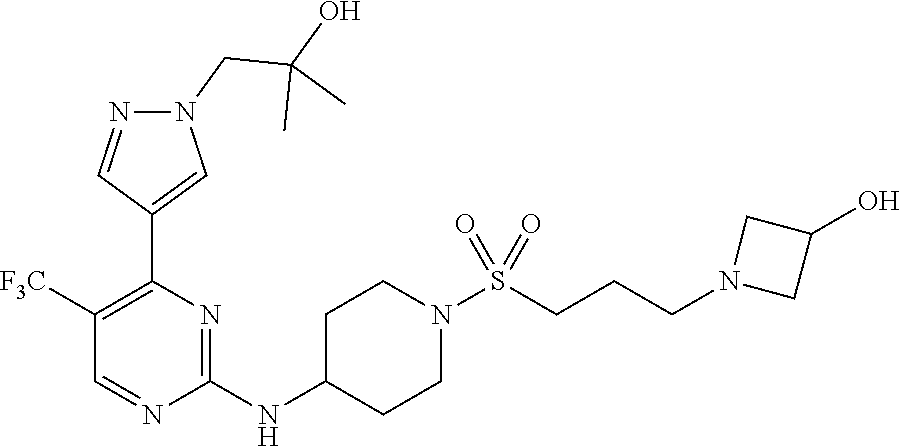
C1(NC2CCN(S(CCCN3CC(O)C3)(=O)=O)CC2)=NC(C2=CN(CC(O)(C)C)N=C2)=C([F3C])C=N1
